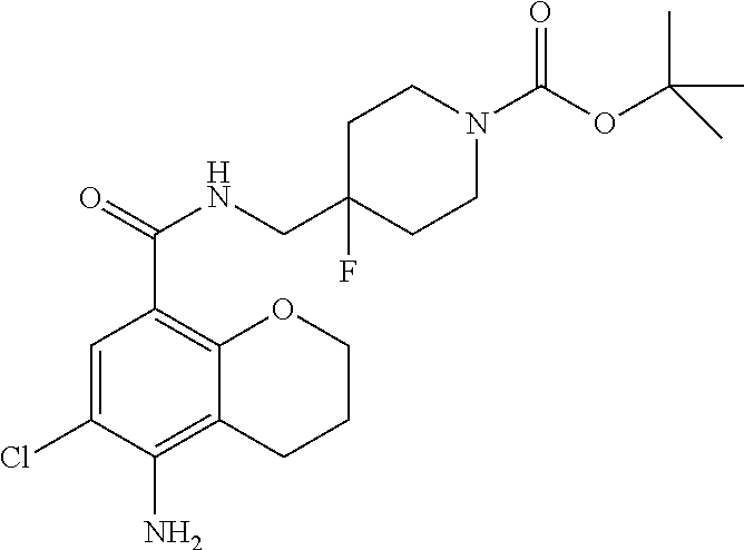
C1=C(Cl)C(N)=C2C(=C1C(=O)NCC1(F)CCN(C(OC(C)(C)C)=O)CC1)OCCC2
